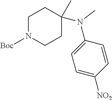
C1N([Boc])CCC(N(C2=CC=C([NO2])C=C2)C)(C)C1
